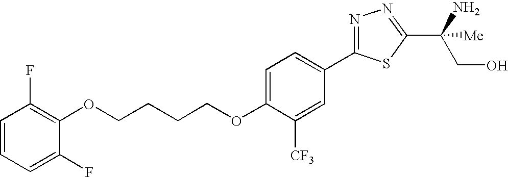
C(CCCOC1=CC=C(C2=NN=C(C(CO)([Me])N)S2)C=C1[CF3])OC1=C(F)C=CC=C1F
